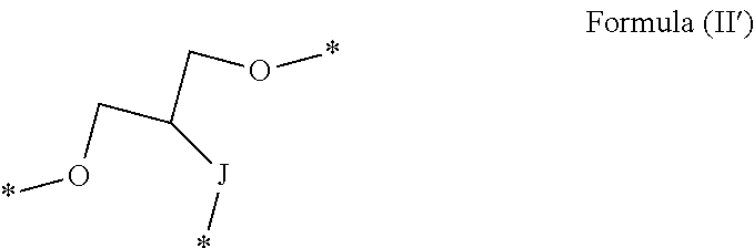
[J](*)C(CO*)CO*
